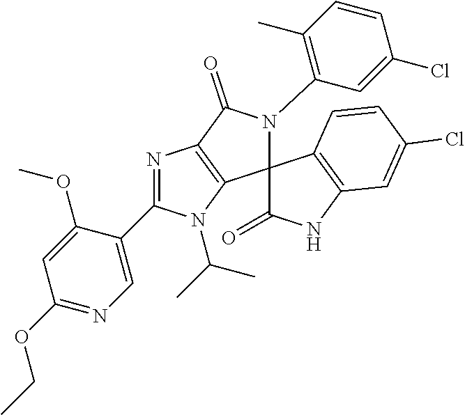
C1=C(C2=NC3=C(N2C(C)C)C2(N(C4=C(C)C=CC(Cl)=C4)C3=O)C(=O)NC3=C2C=CC(Cl)=C3)C(OC)=CC(OCC)=N1
